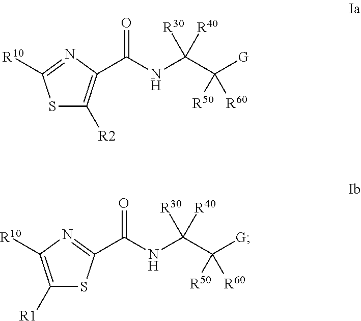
S1C([R2])=C(C(NC(C([G])([R50])[R60])([R30])[R40])=O)N=C1[R10].C1([R1])=C([R10])N=C(C(NC(C([G])([R50])[R60])([R30])[R40])=O)S1
